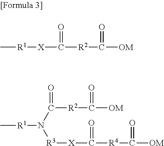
C[R1][X]C([R2]C(=O)[OM])=O.C[R1]N(C([R2]C(=O)[OM])=O)[R3][X]C(=O)[R4]C([OM])=O
